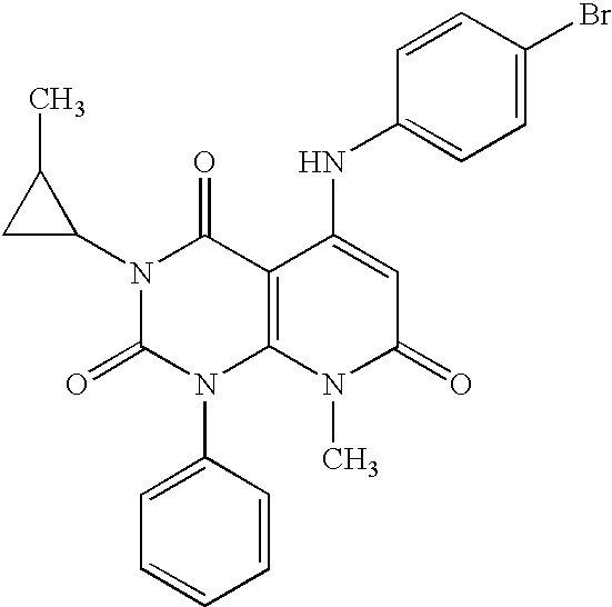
N1(C2C(C)C2)C(=O)N(C2=CC=CC=C2)C2=C(C1=O)C(NC1=CC=C(Br)C=C1)=CC(=O)N2C
